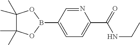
C1(C)(C)C(C)(C)OB(C2=CC=C(C(=O)NCC)N=C2)O1
